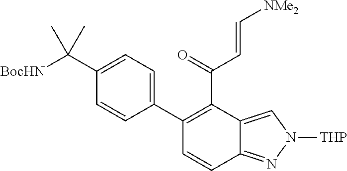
C1(C2=C(C(=O)C=C[NMe2])C3=CN([THP])N=C3C=C2)=CC=C(C([BocHN])(C)C)C=C1
